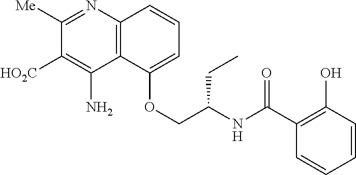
C12=C(N=C([Me])C([HO2C])=C1N)C=CC=C2OCC(NC(C1=C(O)C=CC=C1)=O)CC
